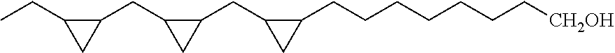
CCC1CC1CC1CC1CC1CC1CCCCCCC[CH2OH]
